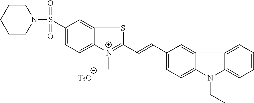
C1CCN(S(=O)(=O)C2=CC=C3C(=C2)SC(C=CC2=CC=C4C(=C2)C2=CC=CC=C2N4CC)=[N+]3C)CC1.[TsO]
